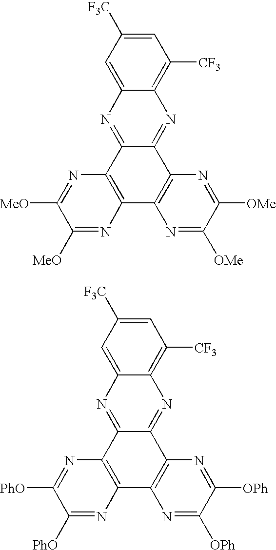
C12=C(C3=C(C4=NC5=C([CF3])C=C([F3C])C=C5N=C14)N=C([OMe])C([OMe])=N3)N=C([MeO])C([MeO])=N2.C12=C(C3=C(C4=NC5=C([CF3])C=C([F3C])C=C5N=C14)N=C([OPh])C([OPh])=N3)N=C([PhO])C([PhO])=N2
